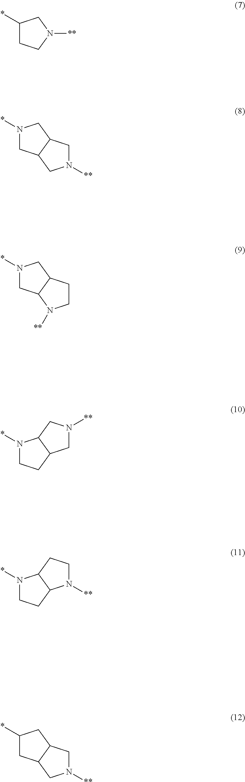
C1(*)CCN([**])C1.N1(*)CC2C(C1)CN([**])C2.N1(*)CC2C(C1)CCN2[**].N1(*)CCC2C1CN([**])C2.N1(*)CCC2C1CCN2[**].C1(*)CC2C(C1)CN([**])C2
